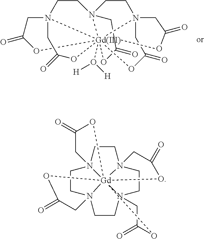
[Gd]1234567(O([H])[H])N(CCN1(CC(=O)O2)CC(=O)O3)(CCN4(CC(=O)O5)CC(=O)O6)CC(=O)O7.C1CN23CCN45CCN67CCN18CC(=O)O[Gd]8246(OC(=O)C3)(OC(=O)C5)OC(=O)C7
